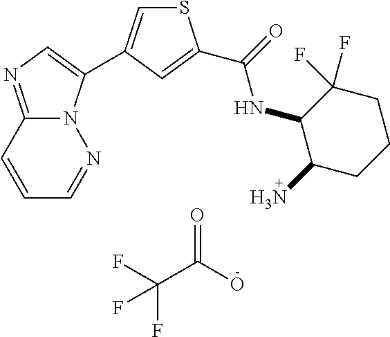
C1=CC2=NC=C(C3=CSC(C(=O)NC4C(N)CCCC4(F)F)=C3)N2N=C1.FC(C(O)=O)(F)F
